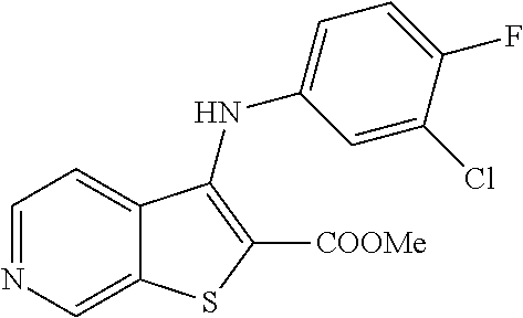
N1=CC=C2C(=C1)SC([COOMe])=C2NC1=CC=C(F)C(Cl)=C1
